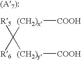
[(CH2)x]([COOH])C([(CH2)y][COOH])([R6])[R5]
